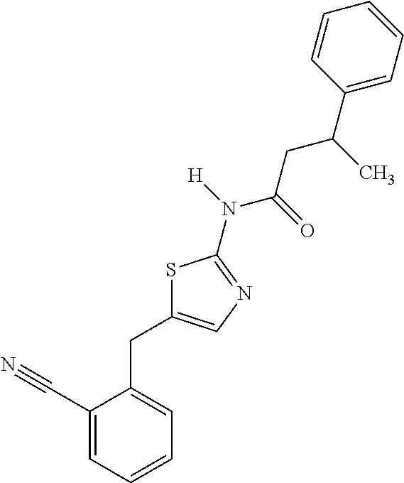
C1(C#N)=CC=CC=C1CC1=CN=C(N([H])C(=O)CC(C)C2=CC=CC=C2)S1
